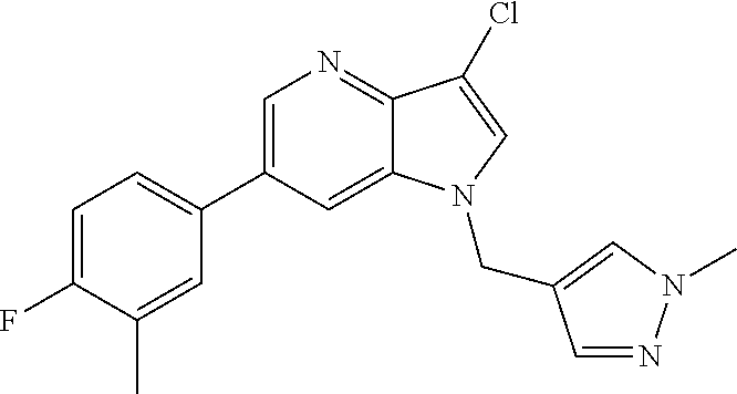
C1(C2=CN=C3C(=C2)N(CC2=CN(C)N=C2)C=C3Cl)=CC=C(F)C(C)=C1
